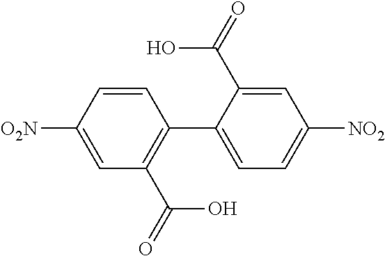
C1([O2N])=CC(C(=O)O)=C(C2=CC=C([NO2])C=C2C(=O)O)C=C1
